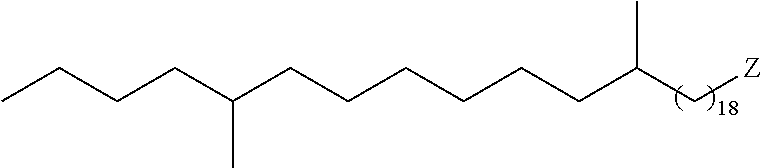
C(C(C[Z])C)CCCCCC(CCCC)C
